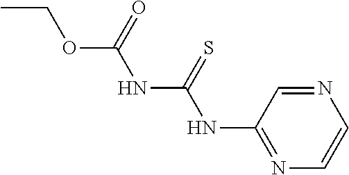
C1=CN=C(NC(NC(OCC)=O)=S)C=N1
